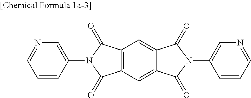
C12=C(C=C3C(=C1)C(=O)N(C1=CN=CC=C1)C3=O)C(=O)N(C1=CN=CC=C1)C2=O
